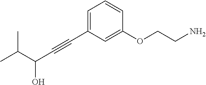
C(C#CC1=CC=CC(OCCN)=C1)(O)C(C)C
